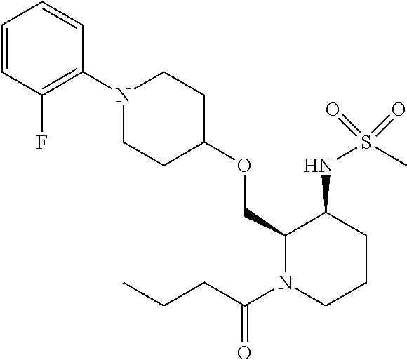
C1(COC2CCN(C3=C(F)C=CC=C3)CC2)N(C(CCC)=O)CCCC1NS(C)(=O)=O
